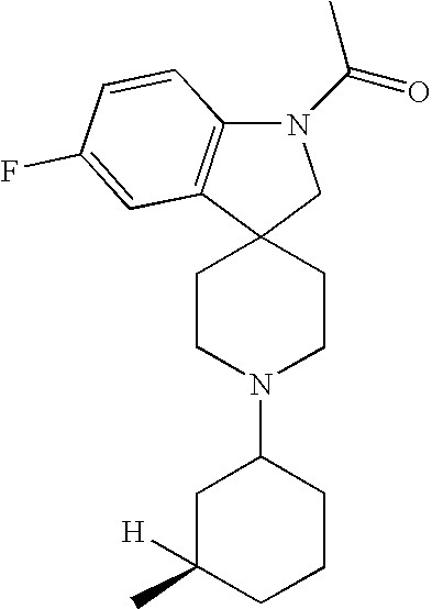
C12(CCN(C3CC([H])(C)CCC3)CC1)CN(C(=O)C)C1=C2C=C(F)C=C1
